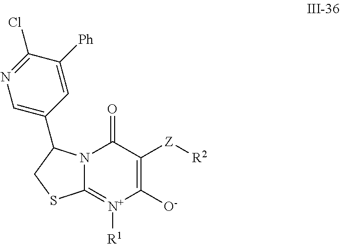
C12=[N+]([R1])C([O-])=C([Z][R2])C(=O)N1C(C1=CN=C(Cl)C([Ph])=C1)CS2
